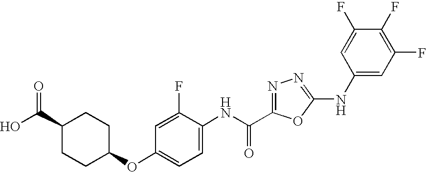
C1(C(O)=O)CCC(OC2=CC=C(NC(=O)C3=NN=C(NC4=CC(F)=C(F)C(F)=C4)O3)C(F)=C2)CC1
